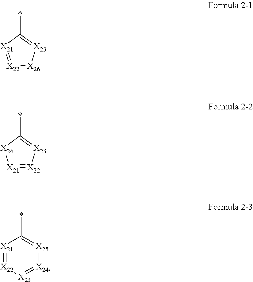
[X22]1=[X21]C(*)=[X23][X26]1.[X21]1=[X22][X23]=C(*)[X26]1.[X21]1=[X22][X23]=[X24][X25]=C1*
